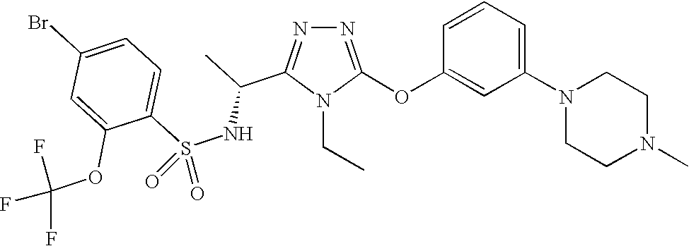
N1=C(OC2=CC(N3CCN(C)CC3)=CC=C2)N(CC)C(C(C)NS(C2=CC=C(Br)C=C2OC(F)(F)F)(=O)=O)=N1
